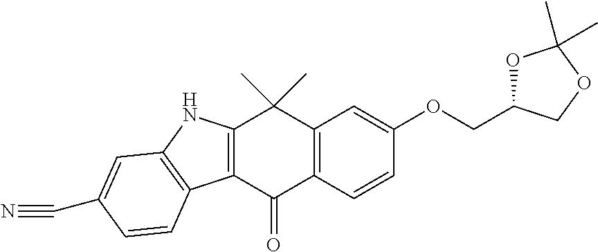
C12=C(C(=O)C3=C(C1(C)C)C=C(OCC1OC(C)(C)OC1)C=C3)C1=C(N2)C=C(C#N)C=C1
